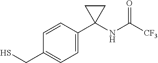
C1=C(C2(NC([CF3])=O)CC2)C=CC(CS)=C1
